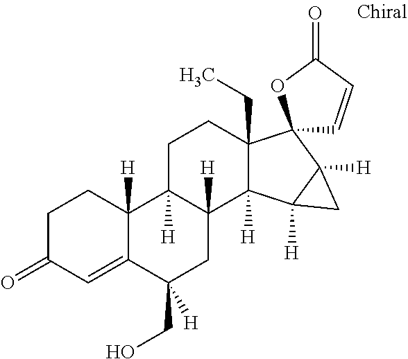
C1C(=O)C=C2C([H])(C1)C1([H])C([H])(CC2(CO)[H])C2([H])C(CC)(CC1)C1(C3([H])C2([H])C3)C=CC(=O)O1
